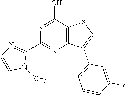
N1=C(O)C2=C(N=C1C1=NC=CN1C)C(C1=CC=CC(Cl)=C1)=CS2
